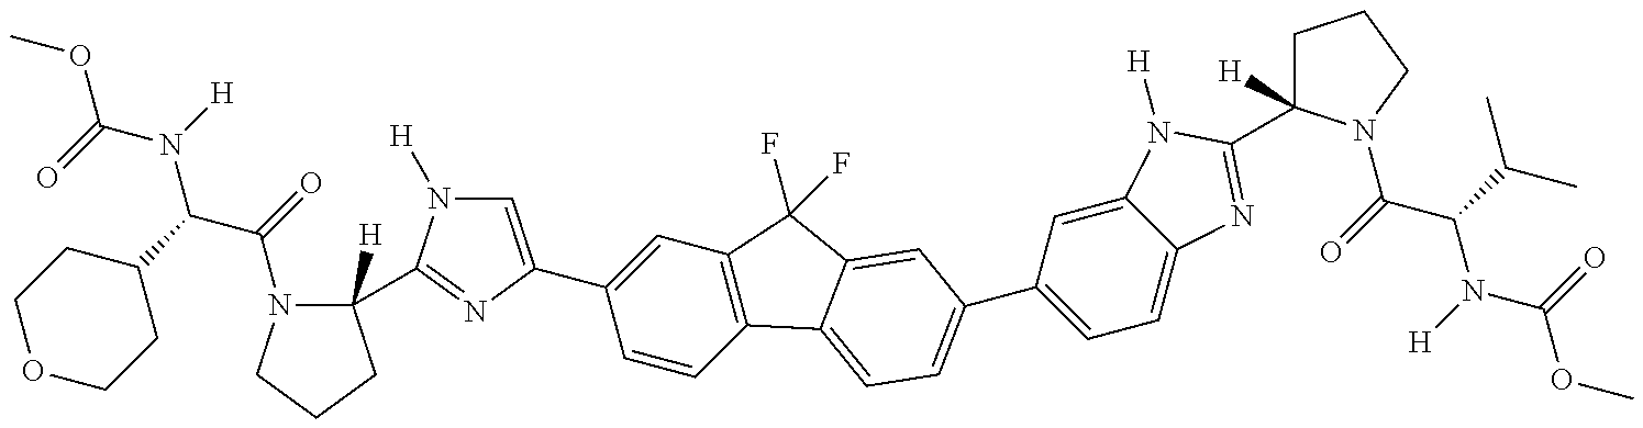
COC(=O)N(C(C(=O)N1C([H])(C2=NC(C3=CC4=C(C=C3)C3=CC=C(C5=CC=C6C(=C5)N([H])C(C5([H])CCCN5C(=O)C(C(C)C)N([H])C(=O)OC)=N6)C=C3C4(F)F)=CN2[H])CCC1)C1CCOCC1)[H]
